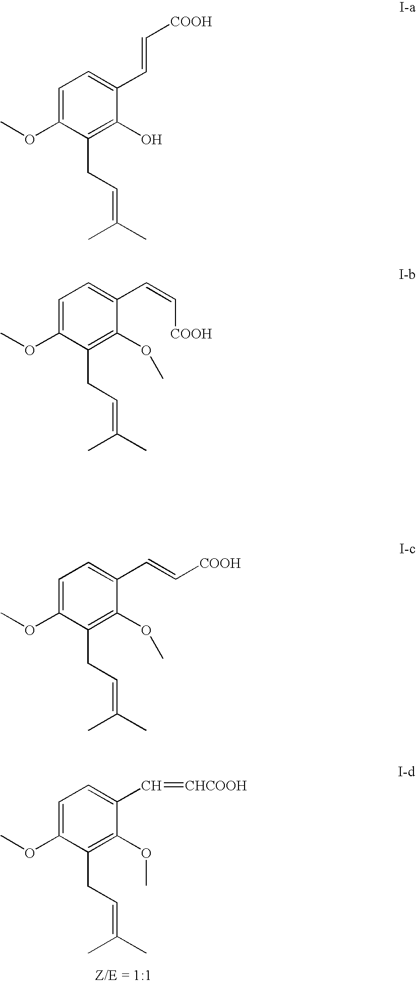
C1=C(OC)C(CC=C(C)C)=C(OC)C(C=[CHCOOH])=C1.C1=C(OC)C(CC=C(C)C)=C(O)C(C=C[COOH])=C1.C1=C(OC)C(CC=C(C)C)=C(OC)C(C=C[COOH])=C1.C1=C(OC)C(CC=C(C)C)=C(OC)C(C=C[COOH])=C1
